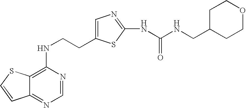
C(CNC1=C2C(=NC=N1)C=CS2)C1=CN=C(NC(=O)NCC2CCOCC2)S1
